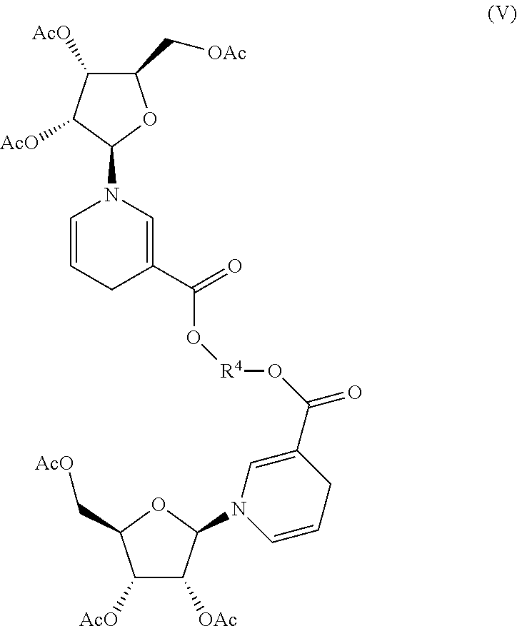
C1(C[OAc])C([AcO])C([AcO])C(N2C=CCC(C(O[R4]OC(=O)C3=CN(C4C([OAc])C([AcO])C(C[AcO])O4)C=CC3)=O)=C2)O1
